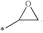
C1(*)CO1
